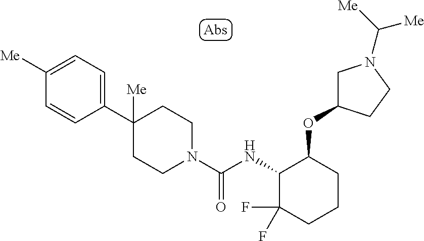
C1(C2([Me])CCN(C(NC3C(F)(F)CCCC3OC3CN(C([Me])[Me])CC3)=O)CC2)=CC=C([Me])C=C1
